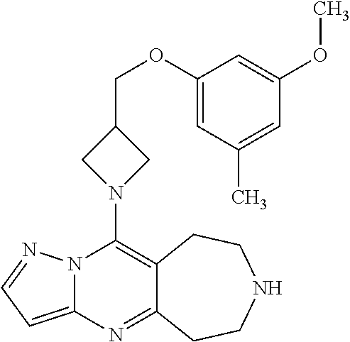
N12C(=CC=N1)N=C1C(=C2N2CC(COC3=CC(C)=CC(OC)=C3)C2)CCNCC1
